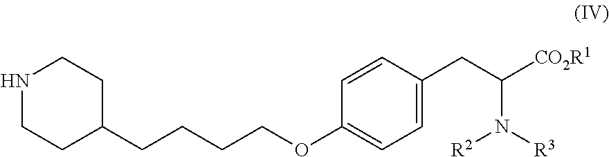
N1CCC(CCCCOC2=CC=C(CC(N([R2])[R3])[CO2R1])C=C2)CC1
